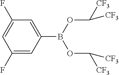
C1(F)=CC(B(OC([CF3])[CF3])OC([CF3])[CF3])=CC(F)=C1
